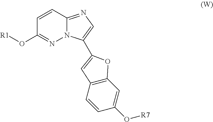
N12C(=NC=C1C1=CC3=C(C=C(O[R7])C=C3)O1)C=CC(O[R1])=N2
